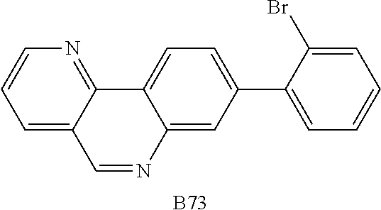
C1=C2C(=NC=C1)C1=CC=C(C3=CC=CC=C3Br)C=C1N=C2.[B73]
